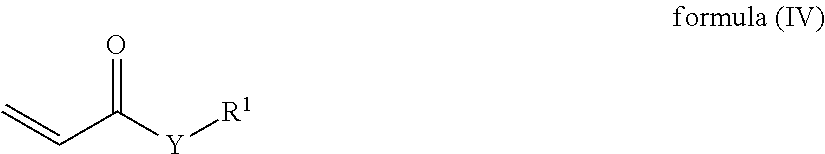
O=C([Y][R1])C=C
